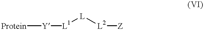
[Protein][Y][L1][L][L2][Z]
